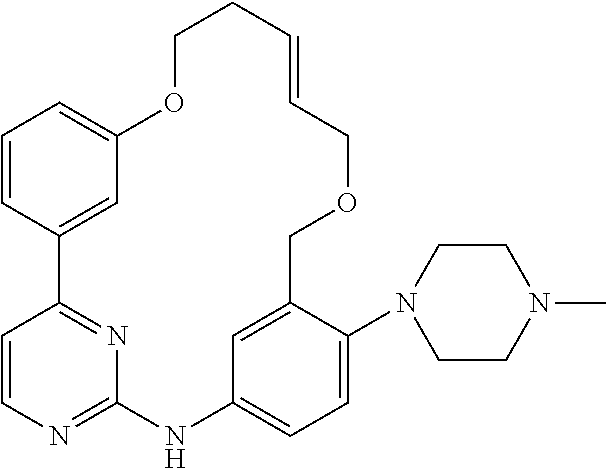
C1=CC2=CC(=C1)OCCC=CCOCC1=CC(=CC=C1N1CCN(C)CC1)NC1=NC=CC2=N1
